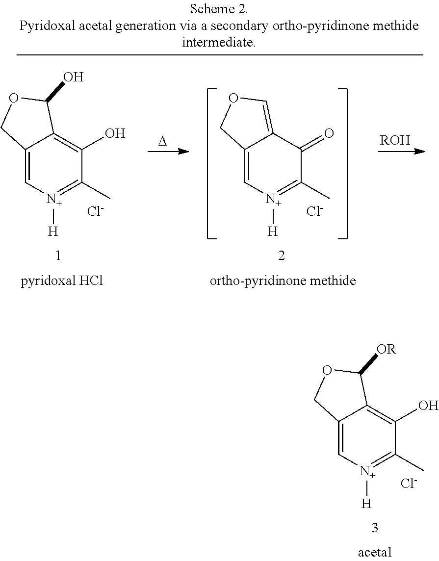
C12=C[N+]([H])=C(C)C(O)=C1C([OR])OC2.[Cl-].[ROH].C12=C[N+]([H])=C(C)C(=O)C1=COC2.[Cl-].[D].C12=C[N+]([H])=C(C)C(O)=C1C(O)OC2.[Cl-]
